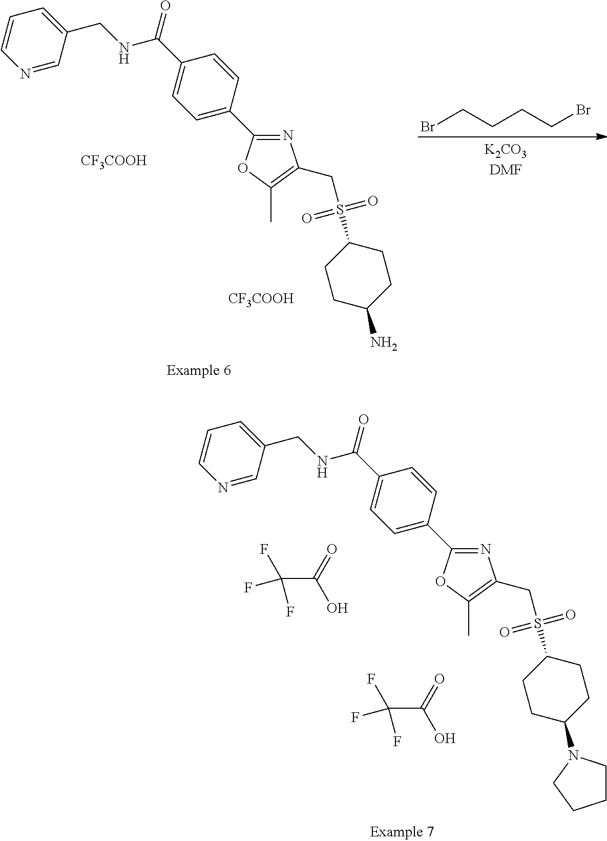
N1=CC(CNC(C2=CC=C(C3=NC(CS(=O)(=O)C4CCC(N5CCCC5)CC4)=C(C)O3)C=C2)=O)=CC=C1.C(C(=O)O)(F)(F)F.C(C(=O)O)(F)(F)F.BrCCCCBr.N1=CC(CNC(C2=CC=C(C3=NC(CS(=O)(=O)C4CCC(N)CC4)=C(C)O3)C=C2)=O)=CC=C1.[CF3COOH].[CF3COOH]
